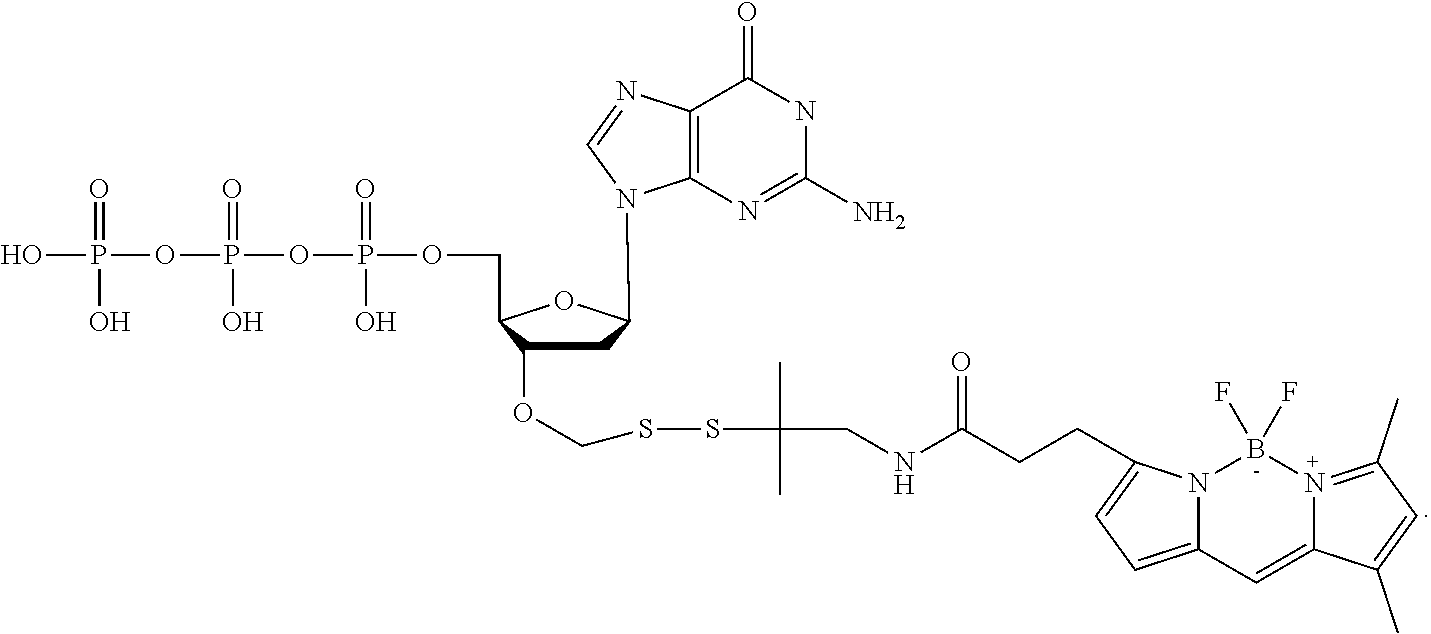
C1C(OCSSC(C)(C)CNC(CCC2=CC=C3N2B(F)(F)N2=C(C)C=C(C)C2=C3)=O)C(COP(=O)(O)OP(=O)(O)OP(=O)(O)O)OC1N1C2=C(C(=O)NC(N)=N2)N=C1
